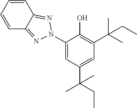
C1=CC=CC2=NN(C3=CC(C(CC)(C)C)=CC(C(C)(C)CC)=C3O)N=C12
